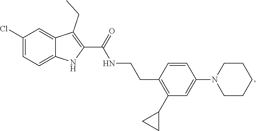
C1=C2C(=CC(Cl)=C1)C(CC)=C(C(=O)NCCC1=C(C3CC3)C=C(N3CCCCC3)C=C1)N2
